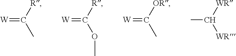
CC([WR])[WR].[W]=C([R])C.[W]=C([R])OC.[W]=C([OR])C
